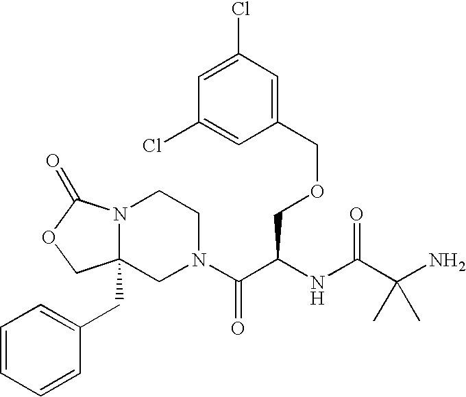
C12(CC3=CC=CC=C3)N(C(=O)OC1)CCN(C(C(NC(C(N)(C)C)=O)COCC1=CC(Cl)=CC(Cl)=C1)=O)C2
